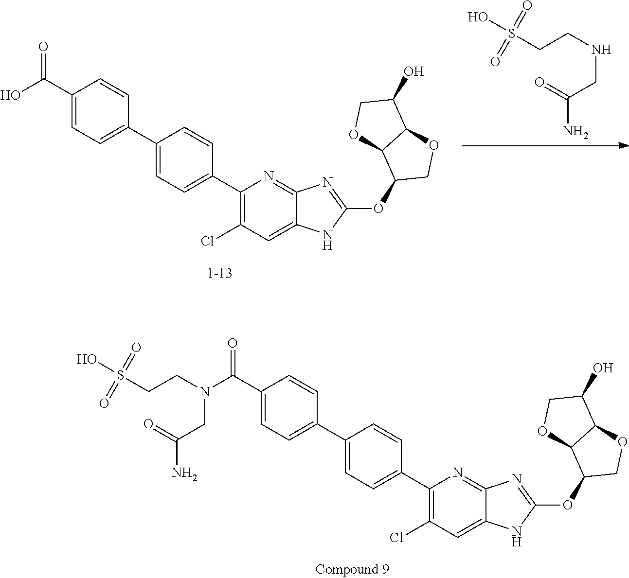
C1(C(N(CCS(O)(=O)=O)CC(N)=O)=O)=CC=C(C2=CC=C(C3=C(Cl)C=C4C(=N3)N=C(OC3COC5C3OCC5O)N4)C=C2)C=C1.C1(C(O)=O)=CC=C(C2=CC=C(C3=C(Cl)C=C4C(=N3)N=C(OC3COC5C3OCC5O)N4)C=C2)C=C1.OS(CCNCC(N)=O)(=O)=O
